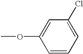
O(C1=CC(Cl)=CC=C1)C
